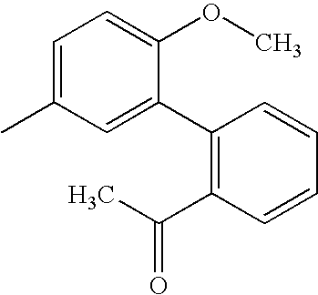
CC1=CC=C(OC)C(C2=C(C(C)=O)C=CC=C2)=C1
